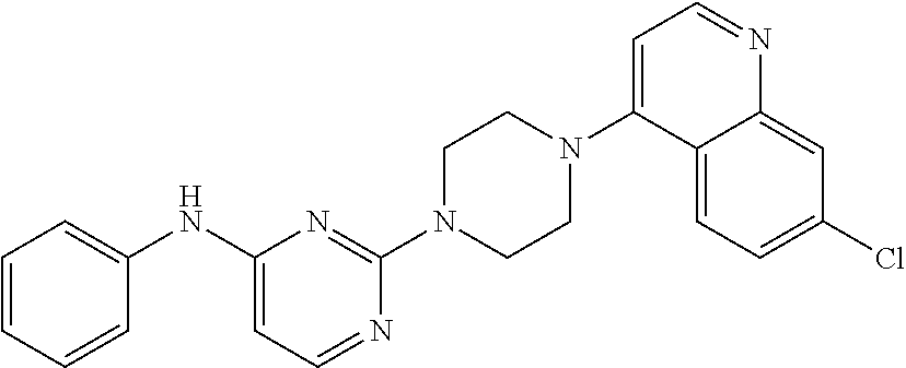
C1=CC=CC(NC2=CC=NC(N3CCN(C4=CC=NC5=CC(Cl)=CC=C45)CC3)=N2)=C1
